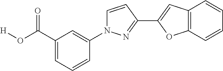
C1(C(O[H])=O)=CC=CC(N2C=CC(C3=CC4=C(C=CC=C4)O3)=N2)=C1
